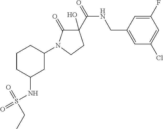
C1CC(NS(=O)(=O)CC)CC(N2C(=O)C(O)(C(NCC3=CC(Cl)=CC(F)=C3)=O)CC2)C1
